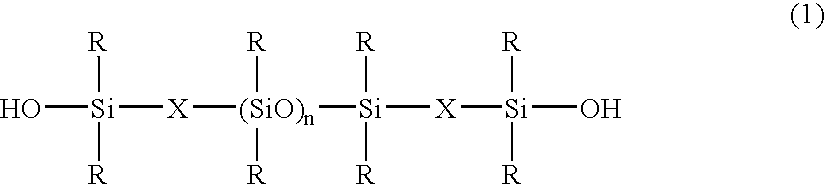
O[Si]([X][(SiO)n]([Si]([X][Si](O)([R])[R])([R])[R])([R])[R])([R])[R]
